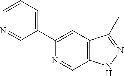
C1=CC=C(C2=CC3=C(C=N2)NN=C3C)C=N1
